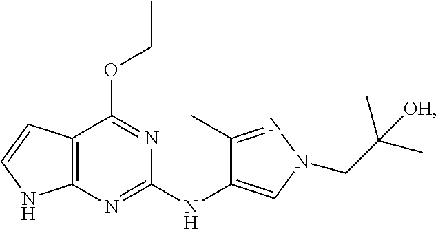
C12=C(N=C(NC3=CN(CC(C)(C)[OH])N=C3C)N=C1OCC)NC=C2
